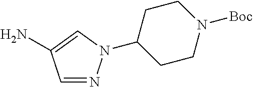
C1=NN(C2CCN([Boc])CC2)C=C1N
